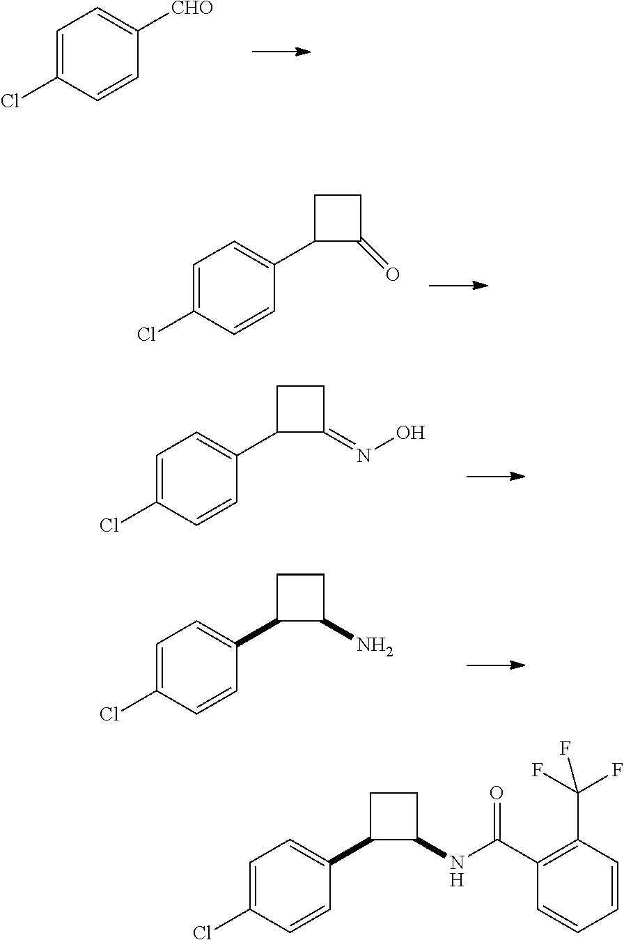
C1=C(Cl)C=CC([CHO])=C1.C1=C(Cl)C=CC(C2C(=O)CC2)=C1.C1=C(Cl)C=CC(C2C(=NO)CC2)=C1.C1=C(Cl)C=CC(C2C(N)CC2)=C1.C1=C(Cl)C=CC(C2C(NC(C3=C(C(F)(F)F)C=CC=C3)=O)CC2)=C1
